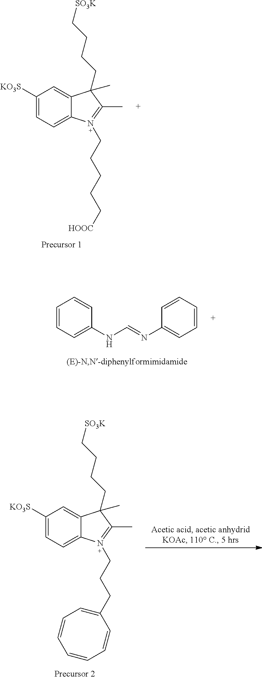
C1([KO3S])=CC=C2C(=C1)C(CCCC[SO3K])(C)C(C)=N2CCCCC[HOOC].C1([KO3S])=CC=C2C(=C1)C(CCCC[SO3K])(C)C(C)=N2CCCC1=CC=CC=CC=C1.C1=CC=C(NC=NC2=CC=CC=C2)C=C1
